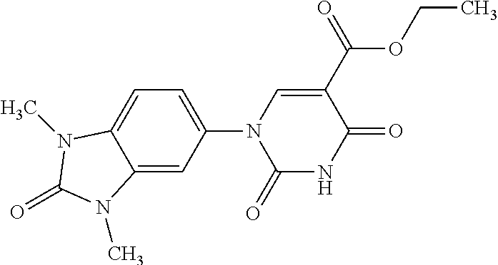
C1(=O)NC(=O)C(C(=O)OCC)=CN1C1=CC=C2C(=C1)N(C)C(=O)N2C
